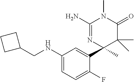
C1(NCC2CCC2)=CC=C(F)C(C2(C)C(C)(C)C(=O)N(C)C(N)=N2)=C1
